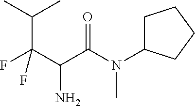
FC(C(C(N(C)C1CCCC1)=O)N)(C(C)C)F
